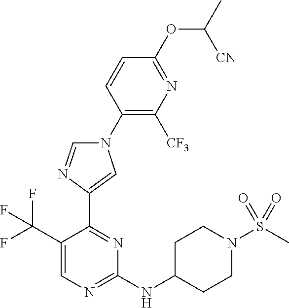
C1(N2C=NC(C3=NC(NC4CCN(S(C)(=O)=O)CC4)=NC=C3C(F)(F)F)=C2)=C([CF3])N=C(OC(C)[CN])C=C1
